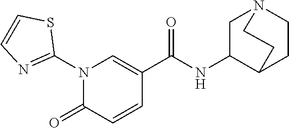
C1(N2C(=O)C=CC(C(NC3CN4CCC3CC4)=O)=C2)=NC=CS1
